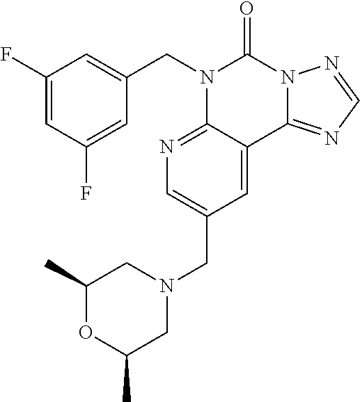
C1=C(F)C=C(CN2C3=NC=C(CN4CC(C)OC(C)C4)C=C3C3=NC=NN3C2=O)C=C1F
